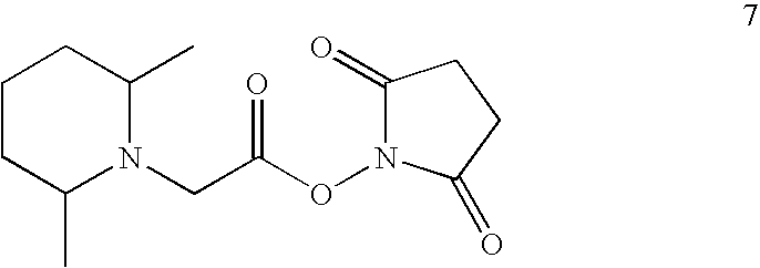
C1CC(C)N(CC(ON2C(=O)CCC2=O)=O)C(C)C1
